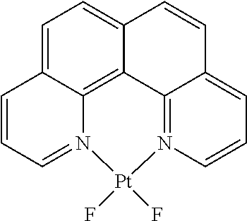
C1=C2C3=C4C(=C1)C=CC1=CC=CN(=C41)[Pt](F)(F)N3=CC=C2
